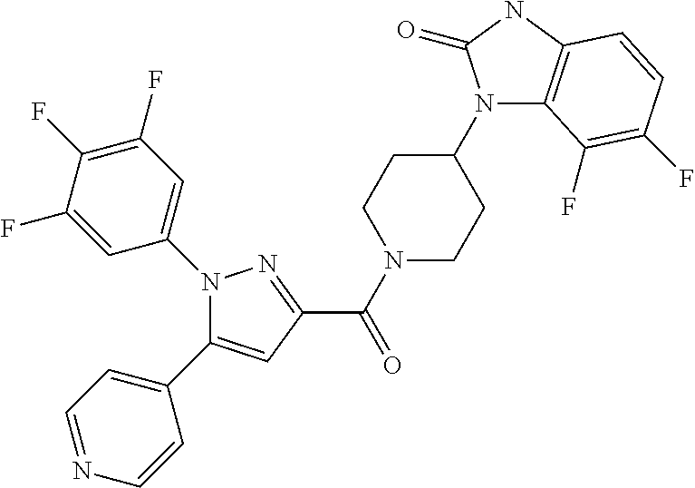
C(=O)(C1=NN(C2=CC(F)=C(F)C(F)=C2)C(C2=CC=NC=C2)=C1)N1CCC(N2C3=C(NC2=O)C=CC(F)=C3F)CC1
